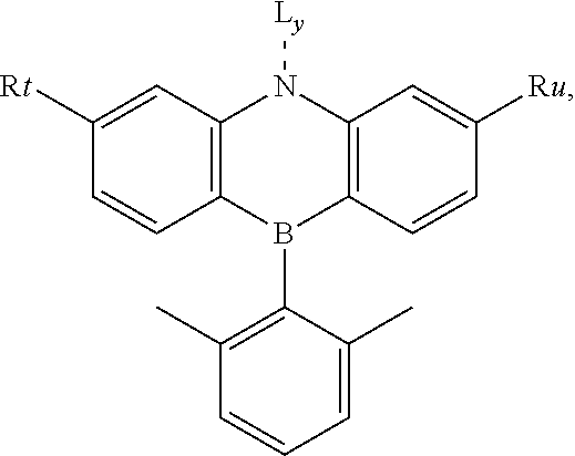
C1([Rt])=CC2=C(C=C1)B(C1=C(C)C=CC=C1C)C1=C(N2[Ly])C=C([Ru])C=C1
